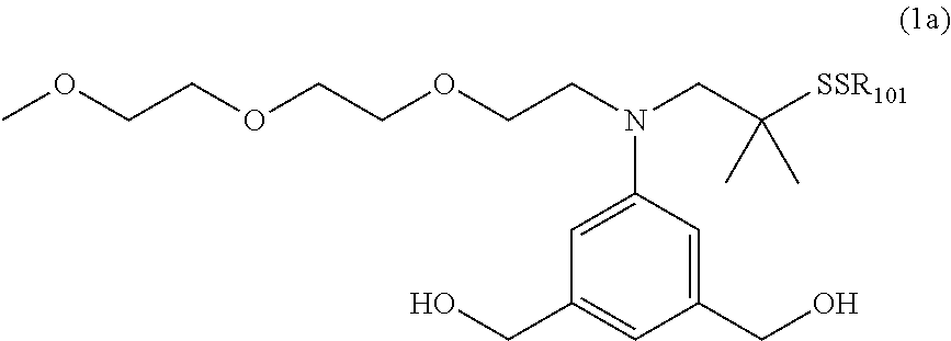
C1(CO)=CC(N(CCOCCOCCOC)CC([SSR101])(C)C)=CC(CO)=C1
